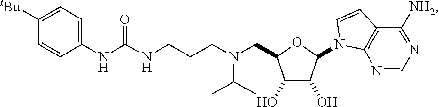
C1(NC(NCCCN(CC2C(O)C(O)C(N3C4=C(C([NH2])=NC=N4)C=C3)O2)C(C)C)=O)=CC=C([tBu])C=C1
